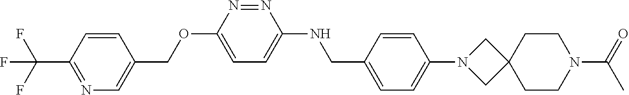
C1=CC(C(F)(F)F)=NC=C1COC1=CC=C(NCC2=CC=C(N3CC4(C3)CCN(C(=O)C)CC4)C=C2)N=N1
